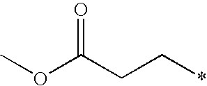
COC(CC*)=O
